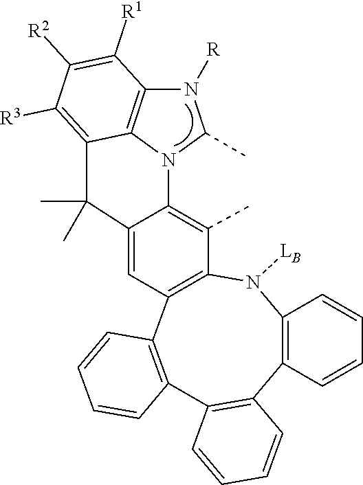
C12=C(N([LB])C3=C(C4=C(C=CC=C4)C4=C1C=CC=C4)C=C1C(=C3C)N3C(C)N([R])C4=C3C(=C([R3])C([R2])=C4[R1])C1(C)C)C=CC=C2
